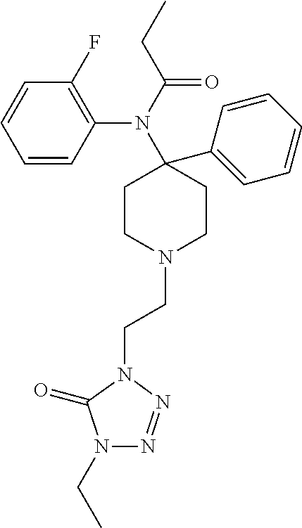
C1=CC(N(C2(C3=CC=CC=C3)CCN(CCN3C(=O)N(CC)N=N3)CC2)C(=O)CC)=C(F)C=C1
